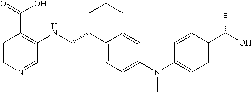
C1=C2C(=CC(N(C3=CC=C(C(O)C)C=C3)C)=C1)CCCC2CNC1=C(C(O)=O)C=CN=C1
